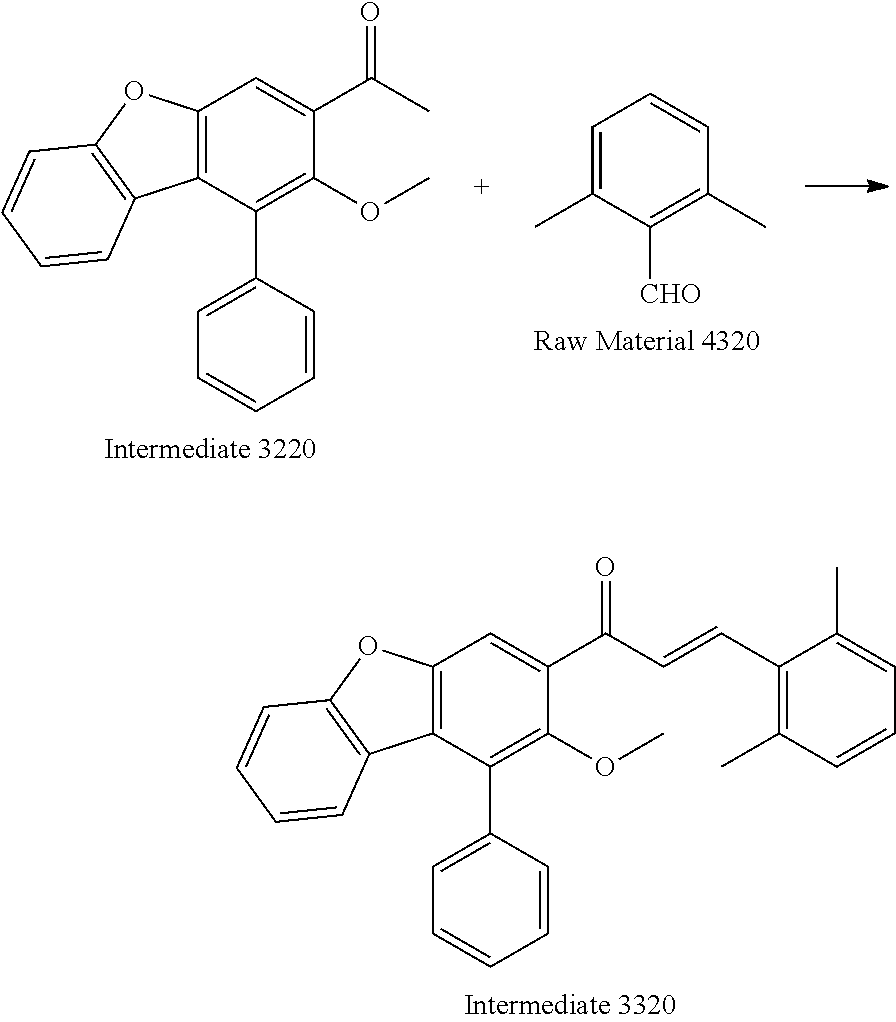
C12=C(C(C3=CC=CC=C3)=C(OC)C(C(C=CC3=C(C)C=CC=C3C)=O)=C1)C1=C(O2)C=CC=C1.C12=C(C(C3=CC=CC=C3)=C(OC)C(C(C)=O)=C1)C1=C(O2)C=CC=C1.C1=C(C)C([CHO])=C(C)C=C1
